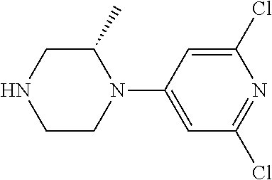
C1C(C)N(C2=CC(Cl)=NC(Cl)=C2)CCN1
